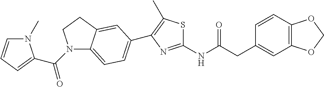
C1=CC2=C(C=C1CC(NC1=NC(C3=CC=C4N(C(=O)C5=CC=CN5C)CCC4=C3)=C(C)S1)=O)OCO2
